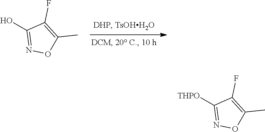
OC1=NOC(C)=C1F.[THPO]C1=NOC(C)=C1F
